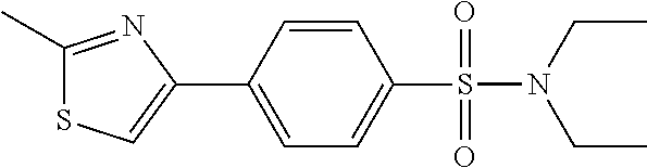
C1(C)=NC(C2=CC=C(S(=O)(=O)N(CC)CC)C=C2)=CS1
